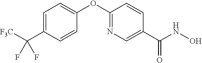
C1=C(C([F3C])(F)F)C=CC(OC2=NC=C(C(NO)=O)C=C2)=C1
